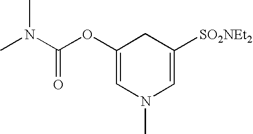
C1(OC(N(C)C)=O)=CN(C)C=C([SO2NEt2])C1
